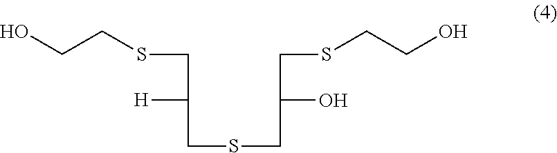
C(CSCC([H])CSCC(O)CSCCO)O
